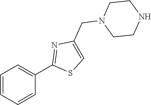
C1=CC=CC(C2=NC(CN3CCNCC3)=CS2)=C1
